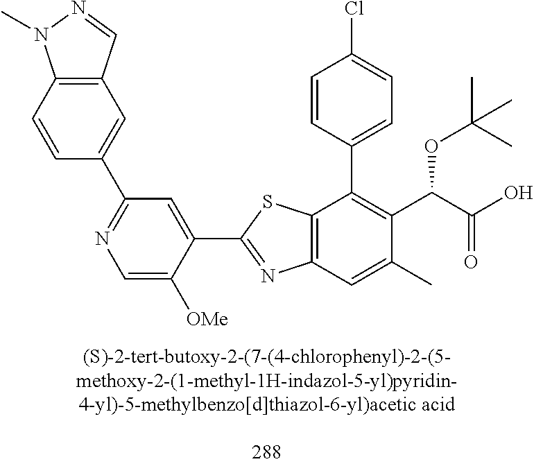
C1(C2=NC3=C(S2)C(C2=CC=C(Cl)C=C2)=C(C(C(=O)O)OC(C)(C)C)C(C)=C3)=CC(C2=CC3=C(C=C2)N(C)N=C3)=NC=C1[OMe]
